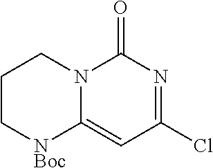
C1C[NBoc]C2=CC(Cl)=NC(=O)N2C1
